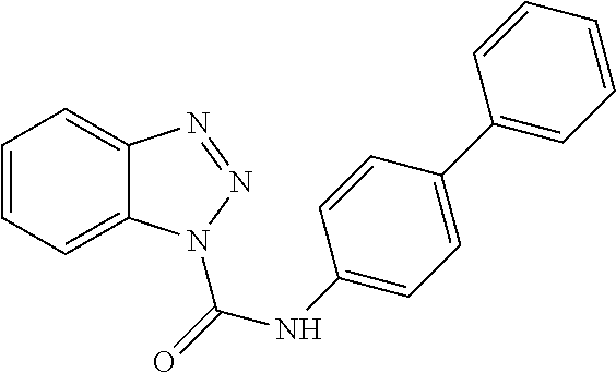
C1=CC=C2C(=C1)N=NN2C(NC1=CC=C(C2=CC=CC=C2)C=C1)=O
